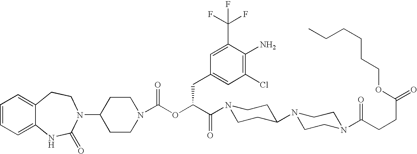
C1=CC=C2C(=C1)CCN(C1CCN(C(OC(C(N3CCC(N4CCN(C(CCC(=O)OCCCCCC)=O)CC4)CC3)=O)CC3=CC(Cl)=C(N)C(C(F)(F)F)=C3)=O)CC1)C(=O)N2
